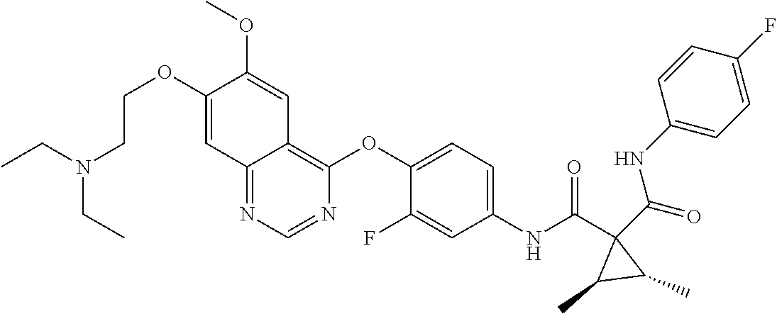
O=C(C1(C(NC2=CC=C(OC3=C4C(=NC=N3)C=C(OCCN(CC)CC)C(OC)=C4)C(F)=C2)=O)C(C)C1C)NC1=CC=C(F)C=C1
